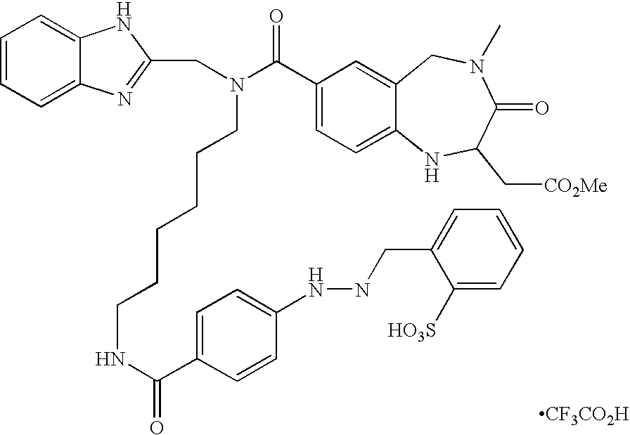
C1(C(=O)N(CC2=NC3=CC=CC=C3N2)CCCCCCNC(C2=CC=C(NNCC3=CC=CC=C3[HO3S])C=C2)=O)=CC=C2C(=C1)CN(C)C(=O)C(C[CO2Me])N2.[CF3CO2H]
